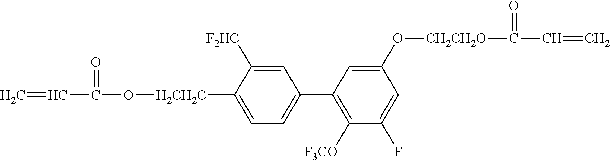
C=CC(=O)O[H2CH2C]C1=CC=C(C2=C([F3CO])C(F)=CC(O[CH2CH2O]C(=O)C=C)=C2)C=C1[F2HC]
